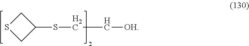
C1SCC1SCC[OH]
